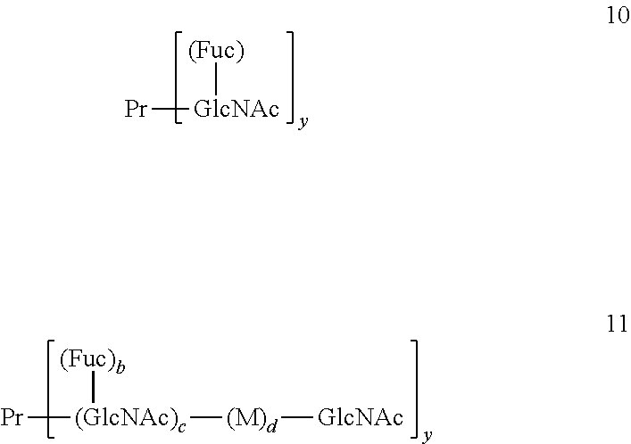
[(Fuc)b][(GlcNAc)c]([Pr])[(M)d][GlcNAc].[(Fuc)][GlcNAc][Pr]
